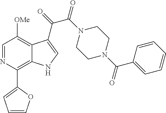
C1(C2=C3C(=C([OMe])C=N2)C(C(=O)C(N2CCN(C(C4=CC=CC=C4)=O)CC2)=O)=CN3)=CC=CO1
